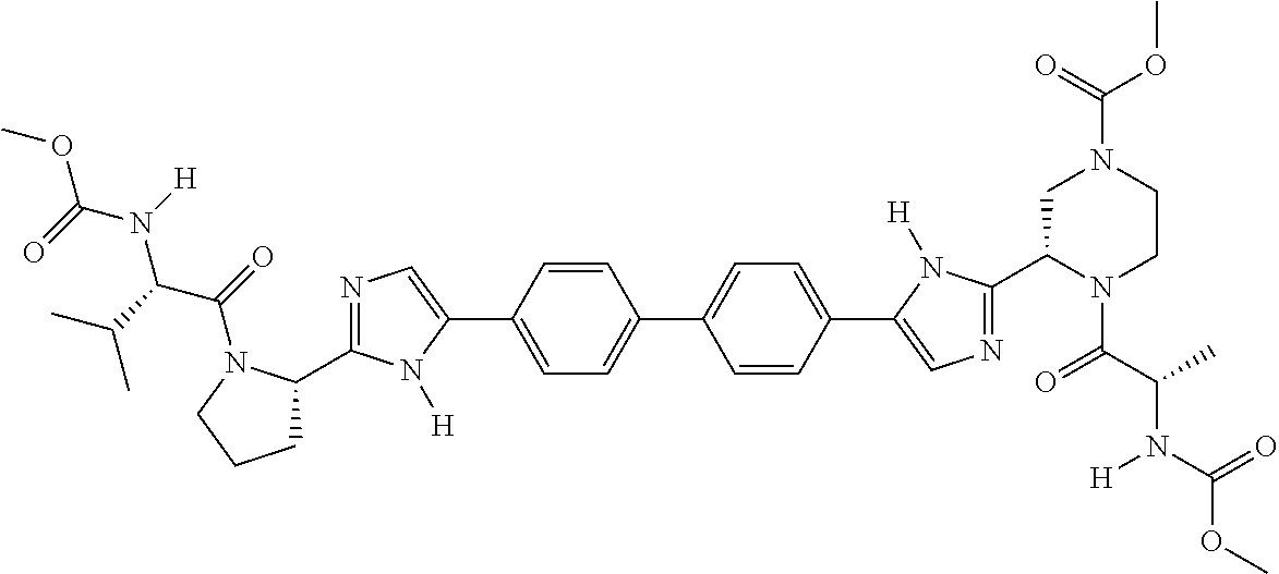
C1(C2=CC=C(C3=CN=C(C4CCCN4C(=O)C(C(C)C)N([H])C(=O)OC)N3[H])C=C2)=CC=C(C2=CN=C(C3CN(C(=O)OC)CCN3C(C(C)N(C(=O)OC)[H])=O)N2[H])C=C1
